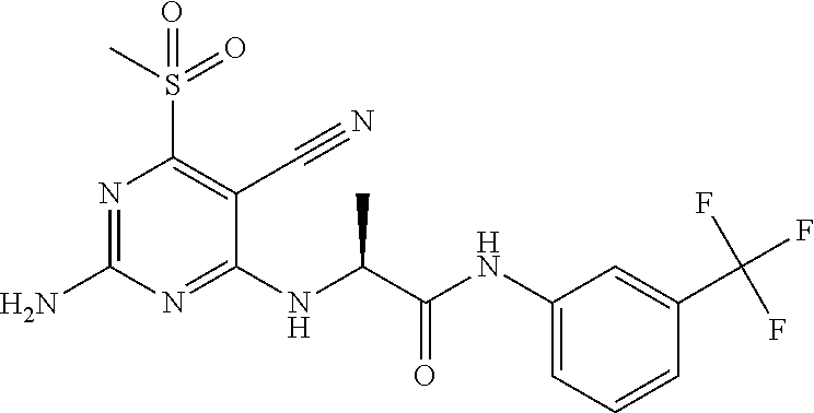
C1(NC(C(NC2=CC=CC(C(F)(F)F)=C2)=O)C)=NC(N)=NC(S(C)(=O)=O)=C1C#N
